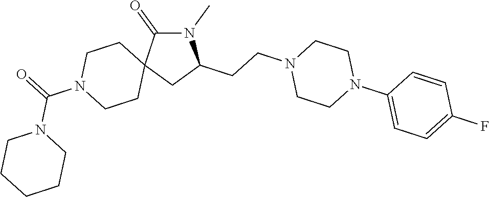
N1(C)C(=O)C2(CC1CCN1CCN(C3=CC=C(F)C=C3)CC1)CCN(C(=O)N1CCCCC1)CC2
